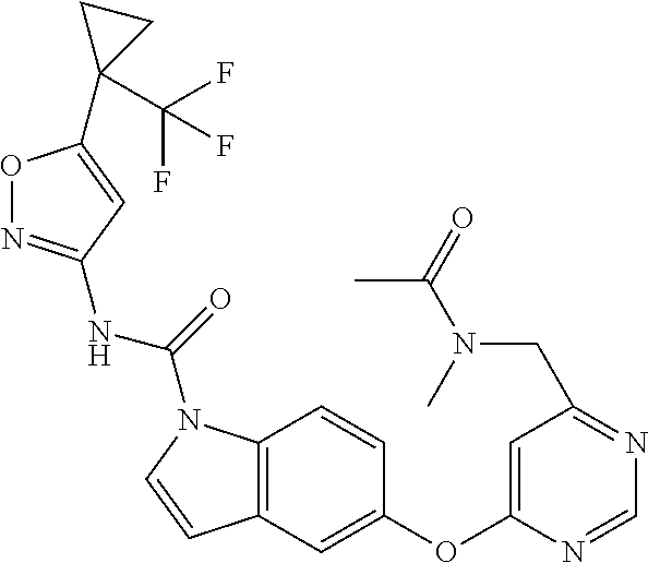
C12=C(C=C(OC3=CC(CN(C)C(C)=O)=NC=N3)C=C1)C=CN2C(NC1=NOC(C2(C(F)(F)F)CC2)=C1)=O
